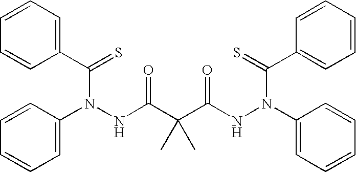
C1=C(N(NC(C(C(NN(C2=CC=CC=C2)C(=S)C2=CC=CC=C2)=O)(C)C)=O)C(C2=CC=CC=C2)=S)C=CC=C1
